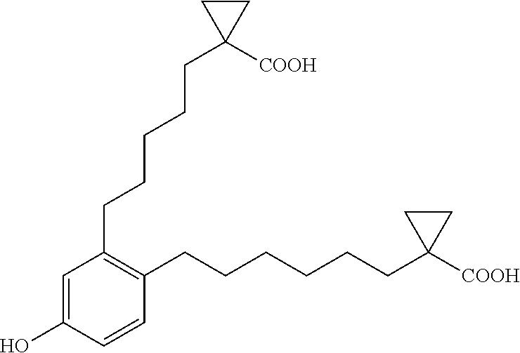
C1(CCCCCC2([COOH])CC2)=C(CCCCCCC2([COOH])CC2)C=CC(O)=C1
